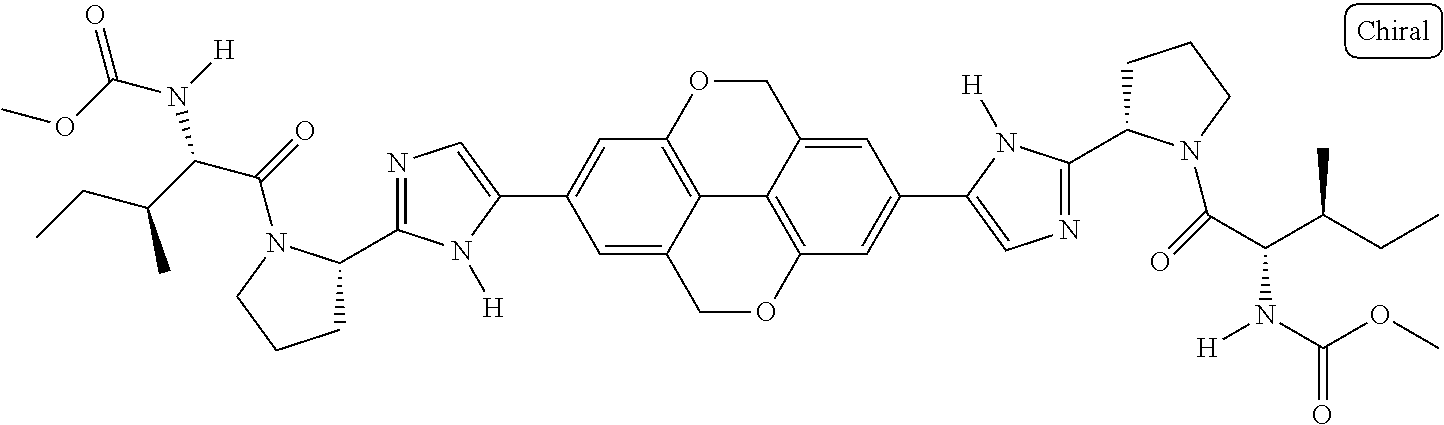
C12=C3OCC4=CC(C5=CN=C(C6CCCN6C(=O)C(C(CC)C)N(C(OC)=O)[H])N5[H])=CC(=C14)OCC2=CC(C1=CN=C(C2CCCN2C(=O)C(C(CC)C)N([H])C(OC)=O)N1[H])=C3
